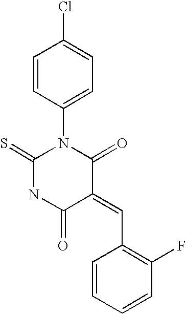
O=C1C(=CC2=C(F)C=CC=C2)C(=O)N(C2=CC=C(Cl)C=C2)C(=S)N1
